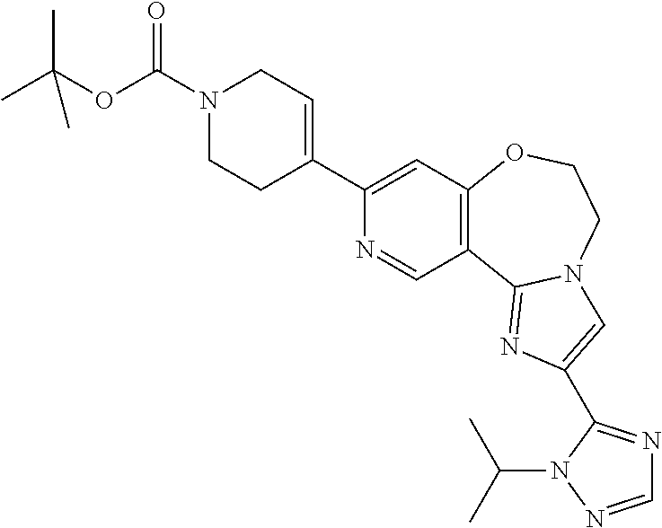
C1(C2=CCN(C(OC(C)(C)C)=O)CC2)=CC2=C(C=N1)C1=NC(C3=NC=NN3C(C)C)=CN1CCO2
